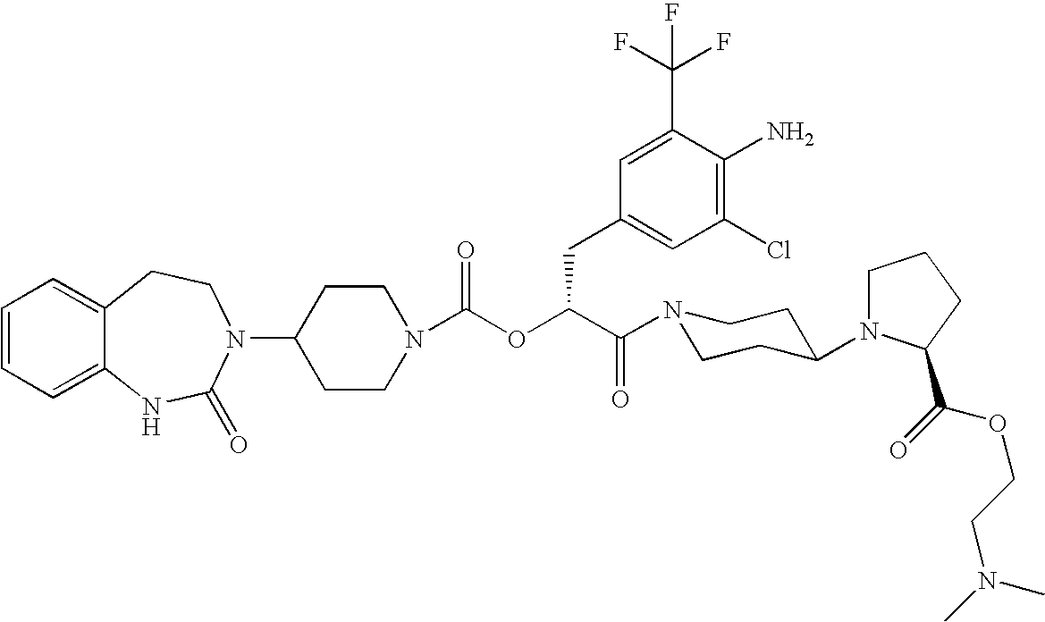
C1(N2C(=O)NC3=CC=CC=C3CC2)CCN(C(OC(C(=O)N2CCC(N3CCCC3C(=O)OCCN(C)C)CC2)CC2=CC(Cl)=C(N)C(C(F)(F)F)=C2)=O)CC1
